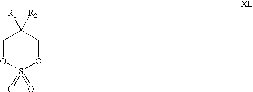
C1OS(=O)(=O)OCC1([R2])[R1]
